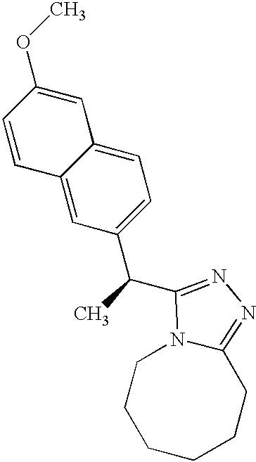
C12=CC(C(C)C3=NN=C4CCCCCCN43)=CC=C1C=C(OC)C=C2
